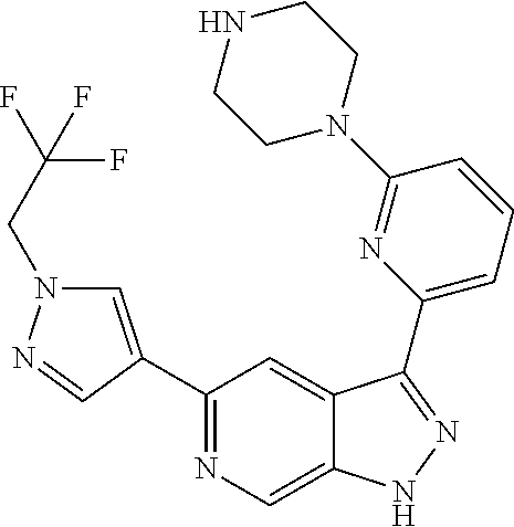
C1(C2=CN(CC(F)(F)F)N=C2)=NC=C2C(=C1)C(C1=CC=CC(N3CCNCC3)=N1)=NN2
